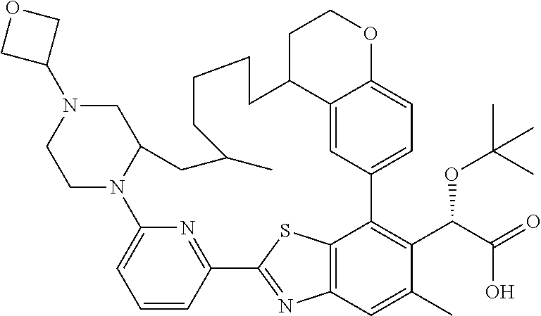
C1=CC2=NC(=C1)N1C(CN(C3COC3)CC1)CC(C)CCCCC1C3=CC(=CC=C3OCC1)C1=C(C(C(O)=O)OC(C)(C)C)C(C)=CC3=C1SC2=N3
